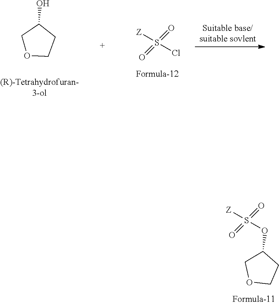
C1CC(O)CO1.ClS(=O)(=O)[Z].C1CC(OS(=O)(=O)[Z])CO1
